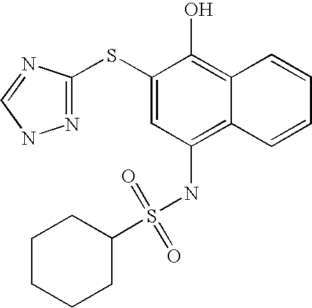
C1CCCC(S(NC2=C3C(=C(O)C(SC4=NNC=N4)=C2)C=CC=C3)(=O)=O)C1
